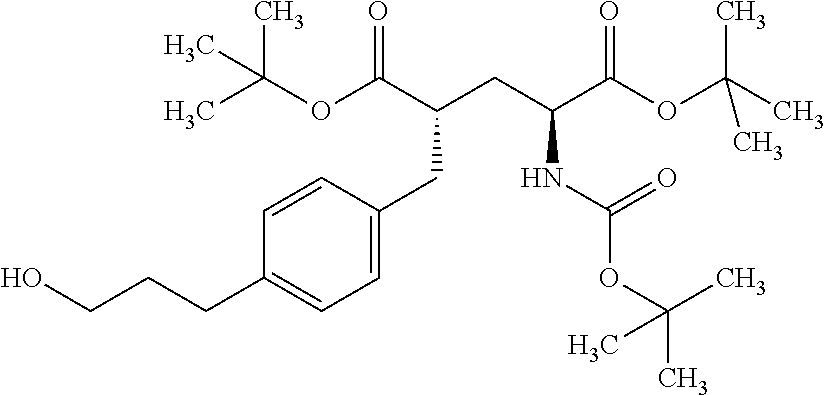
OCCCC1=CC=C(CC(C(OC(C)(C)C)=O)CC(C(OC(C)(C)C)=O)NC(=O)OC(C)(C)C)C=C1
